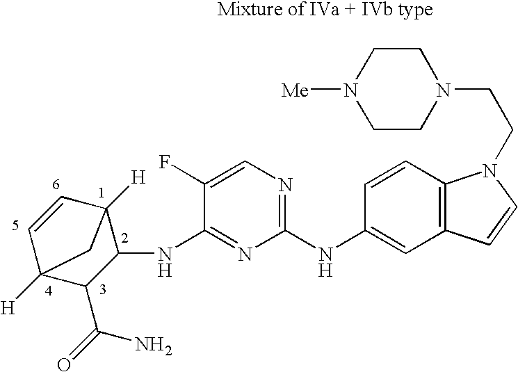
C1(NC2=CC3=C(C=C2)N(CCN2CCN([Me])CC2)C=C3)=NC=C(F)C(NC2C3([H])C=CC([H])(C2C(=O)N)C3)=N1
